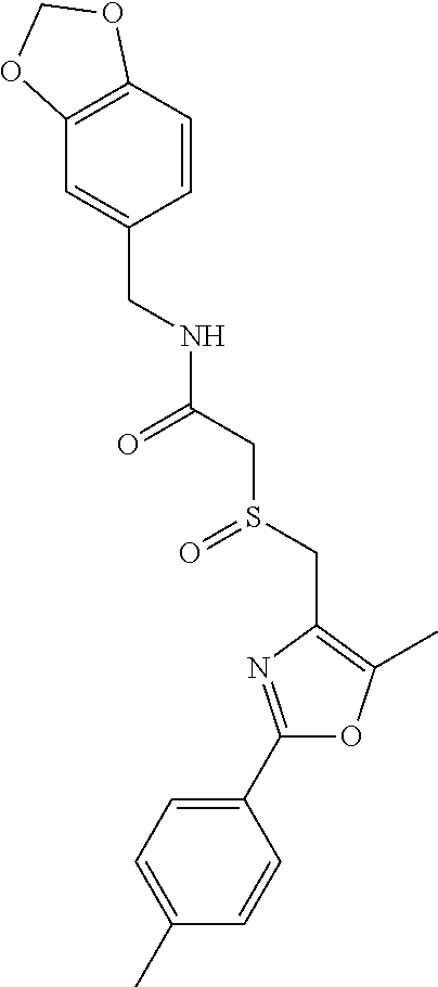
C1(C2=CC=C(C)C=C2)=NC(CS(CC(NCC2=CC3=C(C=C2)OCO3)=O)=O)=C(C)O1
